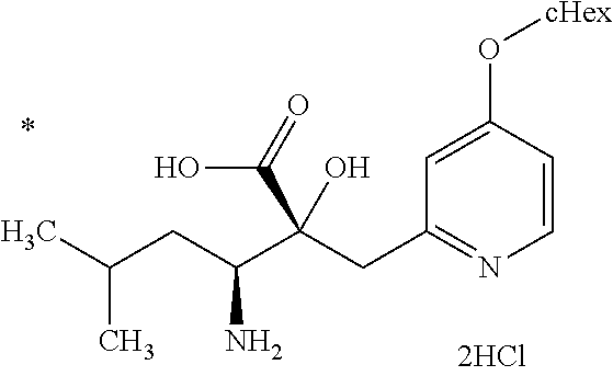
C1=CC(O[cHex])=CC(CC(C(CC(C)C)N)(C(=O)O)O)=N1
